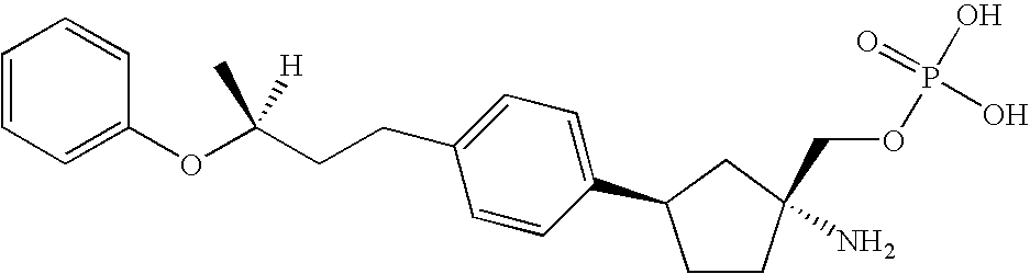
C1=CC(C2CCC(N)(COP(O)(=O)O)C2)=CC=C1CCC(OC1=CC=CC=C1)(C)[H]
